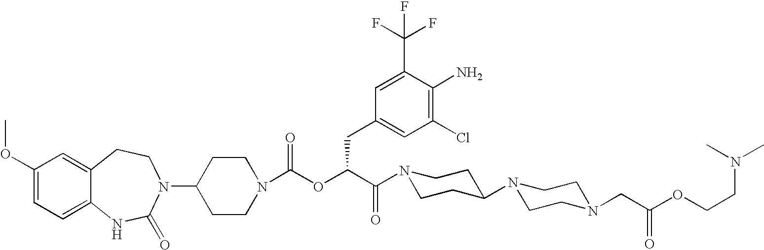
C1(N2C(=O)NC3=CC=C(OC)C=C3CC2)CCN(C(OC(C(=O)N2CCC(N3CCN(CC(OCCN(C)C)=O)CC3)CC2)CC2=CC(Cl)=C(N)C(C(F)(F)F)=C2)=O)CC1
